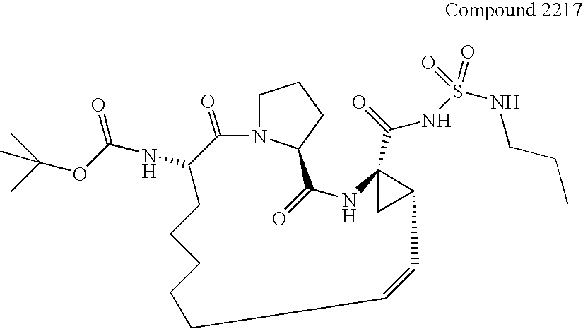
CC(OC(NC1C(=O)N2CCCC2C(=O)NC2(C(=O)NS(=O)(=O)NCCC)CC2C=CCCCCC1)=O)(C)C
